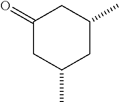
C1(=O)CC(C)CC(C)C1
